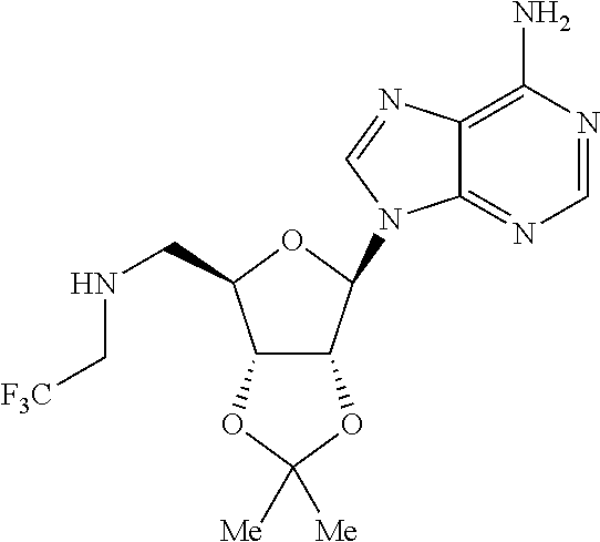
C12=C(N)N=CN=C1N(C1OC(CNC[F3C])C3C1OC([Me])([Me])O3)C=N2
